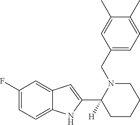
C1(F)=CC=C2C(=C1)C=C(C1([H])CCCCN1CC1=CC=C(C)C(C)=C1)N2
